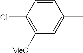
C1=CC(Cl)=C([MeO])C=C1C
